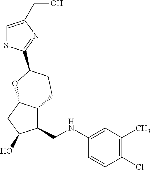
C1(CNC2=CC(C)=C(Cl)C=C2)C2C(CC1O)OC(C1=NC(CO)=CS1)CC2
